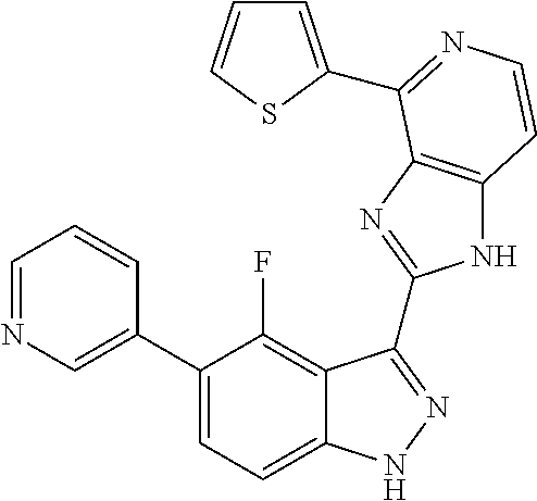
C1=C(C2=CC=C3C(=C2F)C(C2=NC4=C(N2)C=CN=C4C2=CC=CS2)=NN3)C=CC=N1
